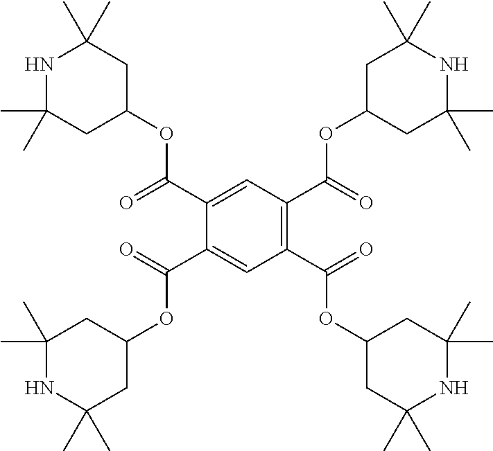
N1C(C)(C)CC(OC(=O)C2=CC(C(=O)OC3CC(C)(C)NC(C)(C)C3)=C(C(=O)OC3CC(C)(C)NC(C)(C)C3)C=C2C(=O)OC2CC(C)(C)NC(C)(C)C2)CC1(C)C
